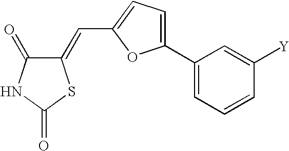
C1(=CC2=CC=C(C3=CC=CC([Y])=C3)O2)C(=O)NC(=O)S1
